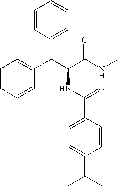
C1=CC(C(C(C(NC)=O)NC(C2=CC=C(C(C)C)C=C2)=O)C2=CC=CC=C2)=CC=C1
